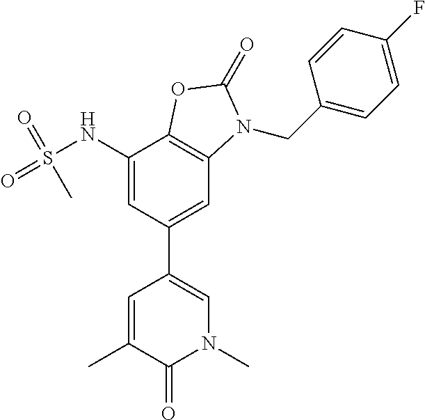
C1(NS(=O)(=O)C)=CC(C2=CN(C)C(=O)C(C)=C2)=CC2=C1OC(=O)N2CC1=CC=C(F)C=C1
